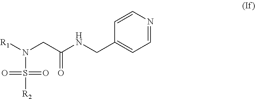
N(CC(NCC1=CC=NC=C1)=O)([R1])S([R2])(=O)=O
